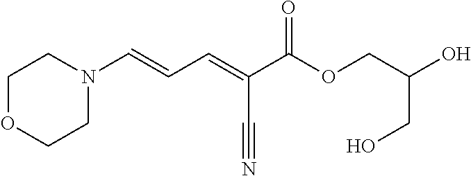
N1(C=CC=C(C(OCC(O)CO)=O)C#N)CCOCC1
